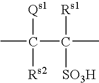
[Qs1]C(C([Rs1])([SO3H])C)([Rs2])C
